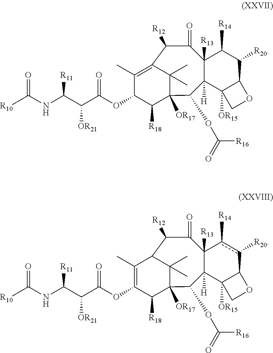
C12=C(C)C(OC(C(C(NC([R10])=O)[R11])[OR21])=O)C([R18])C([OR17])(C(OC(=O)[R16])C3([H])C([R13])(C(=O)C1[R12])C([R14])C([R20])C1C3([OR15])CO1)C2(C)C.C12C([R12])C(=O)C3([R13])C([H])(C(OC(=O)[R16])C([OR17])(C([R18])C(OC(C(C(NC([R10])=O)[R11])[OR21])=O)=C1C)C2(C)C)C1([OR15])C(c([R20])c3[R14])OC1
